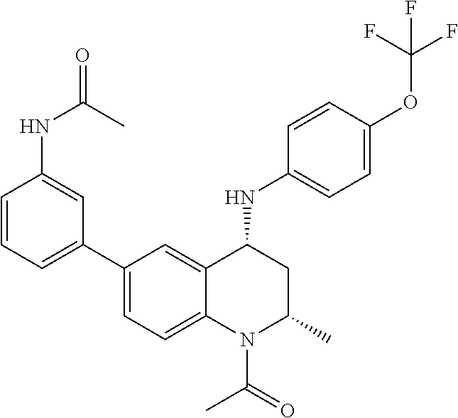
C1(NC2CC(C)N(C(C)=O)C3=CC=C(C4=CC=CC(NC(=O)C)=C4)C=C23)=CC=C(OC(F)(F)F)C=C1
